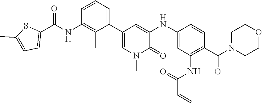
C(NC1=C(C)C(C2=CN(C)C(=O)C(NC3=CC(NC(C=C)=O)=C(C(N4CCOCC4)=O)C=C3)=C2)=CC=C1)(=O)C1=CC=C(C)S1
